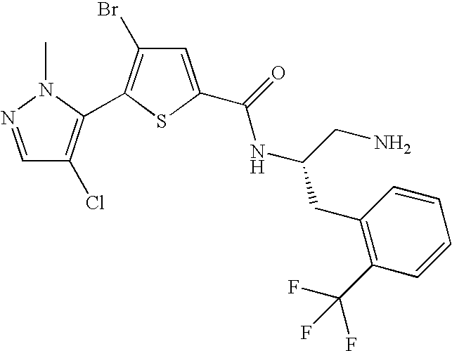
BrC1=C(C2=C(Cl)C=NN2C)SC(C(=O)NC(CC2=C(C(F)(F)F)C=CC=C2)CN)=C1
